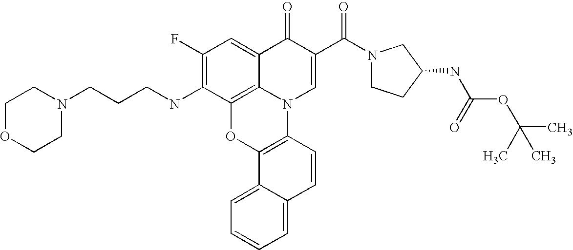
C1(F)=C(NCCCN2CCOCC2)C2=C3C(=C1)C(=O)C(C(N1CCC(NC(=O)OC(C)(C)C)C1)=O)=CN3C1=C(O2)C2=CC=CC=C2C=C1
